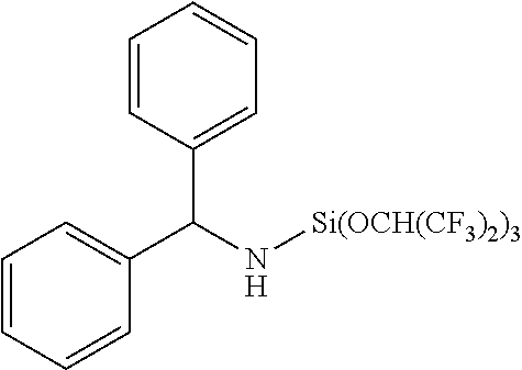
C(N[Si(OCH(CF3)2)3])(C1=CC=CC=C1)C1=CC=CC=C1
